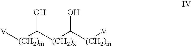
[V][(CH2)m]C([(CH2)x]C([(CH2)m][V])O)O
